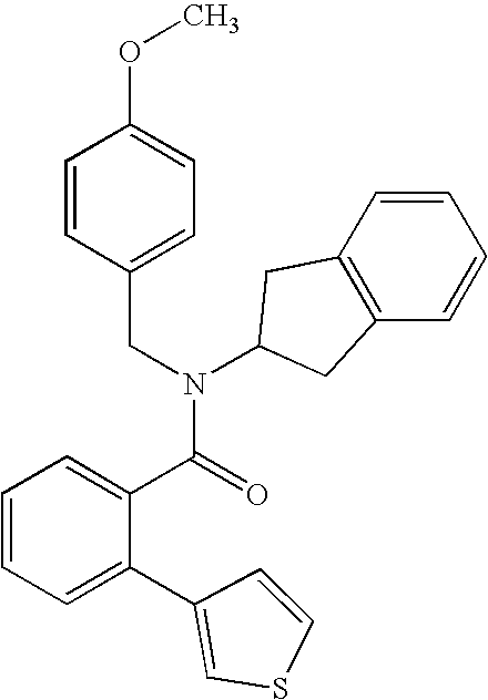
C1(CN(C(C2=CC=CC=C2C2=CSC=C2)=O)C2CC3=C(C=CC=C3)C2)=CC=C(OC)C=C1
